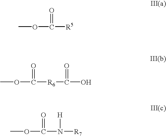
O(C(=O)[R5])C.O(C(=O)[R6]C(=O)O)C.O(C(=O)N([H])[R7])C
